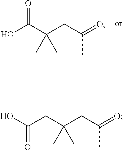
OC(C(CC(=O)C)(C)C)=O.C(CC(CC(=O)C)(C)C)(O)=O
